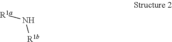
[R1a]N[R1b]
